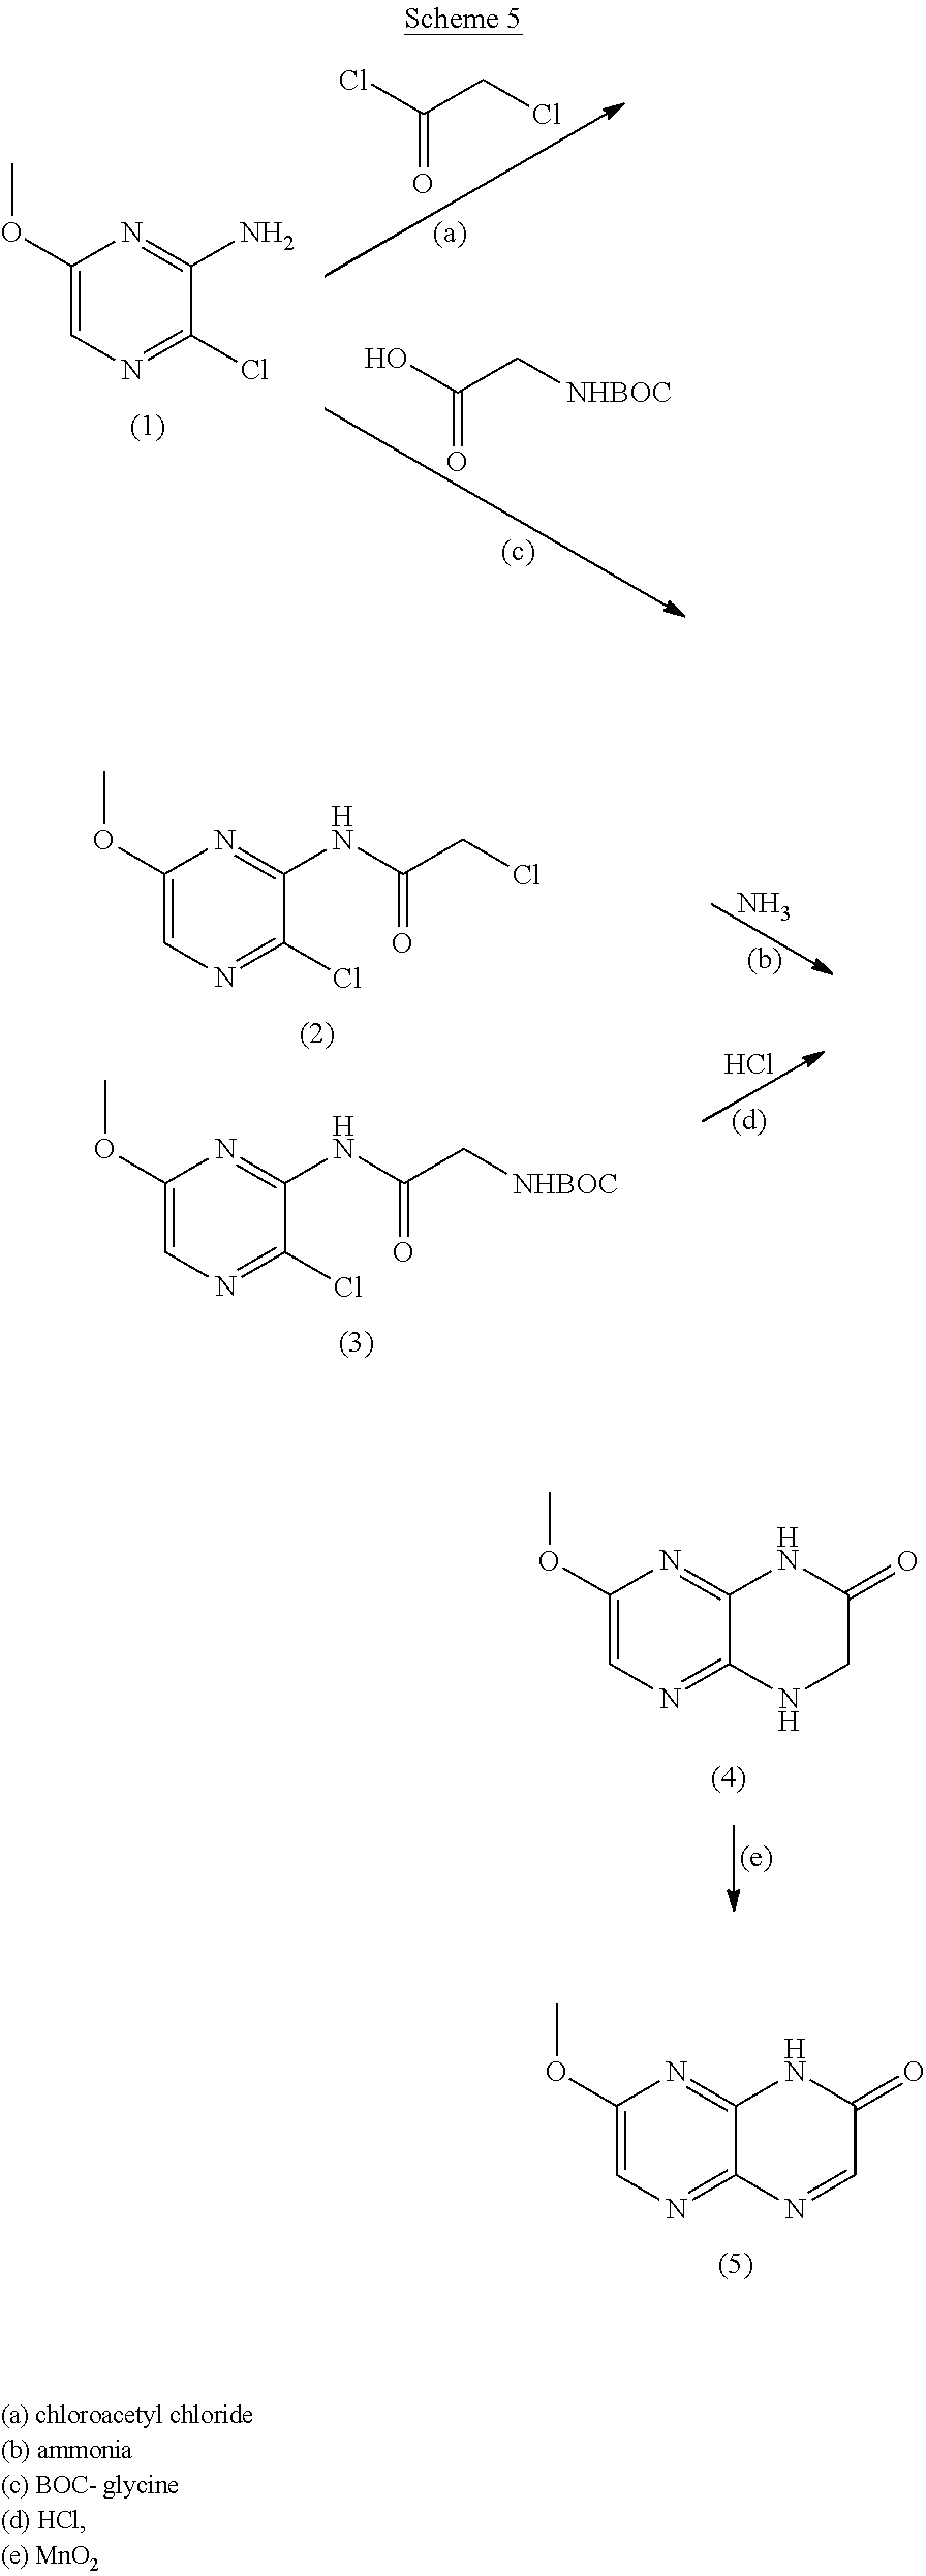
C1(OC)=CN=C2C(=N1)NC(=O)C=N2.C1(OC)=CN=C(Cl)C(N)=N1.ClC(CCl)=O.OC(=O)C[NHBOC].C1(OC)=CN=C(Cl)C(NC(=O)CCl)=N1.C1(OC)=CN=C(Cl)C(NC(=O)C[NHBOC])=N1.N.Cl.C1(OC)=CN=C2C(=N1)NC(=O)CN2
